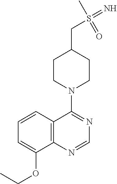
C12=C(N=CN=C1N1CCC(CS(=N)(C)=O)CC1)C(OCC)=CC=C2
